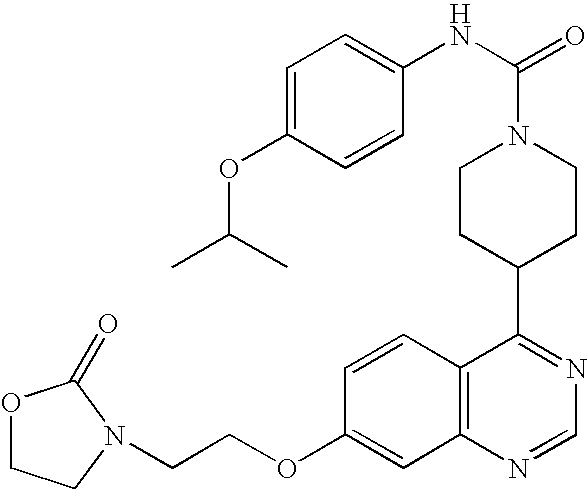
C(COC1=CC2=C(C=C1)C(C1CCN(C(=O)NC3=CC=C(OC(C)C)C=C3)CC1)=NC=N2)N1CCOC1=O
